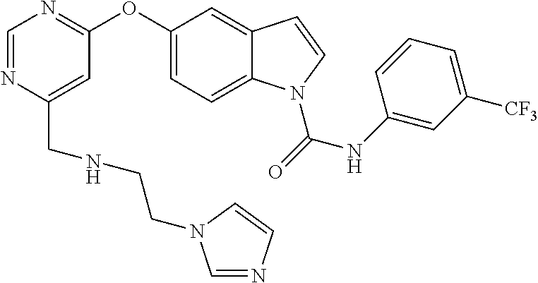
C1(CNCCN2C=NC=C2)=CC(OC2=CC=C3C(=C2)C=CN3C(=O)NC2=CC([CF3])=CC=C2)=NC=N1
